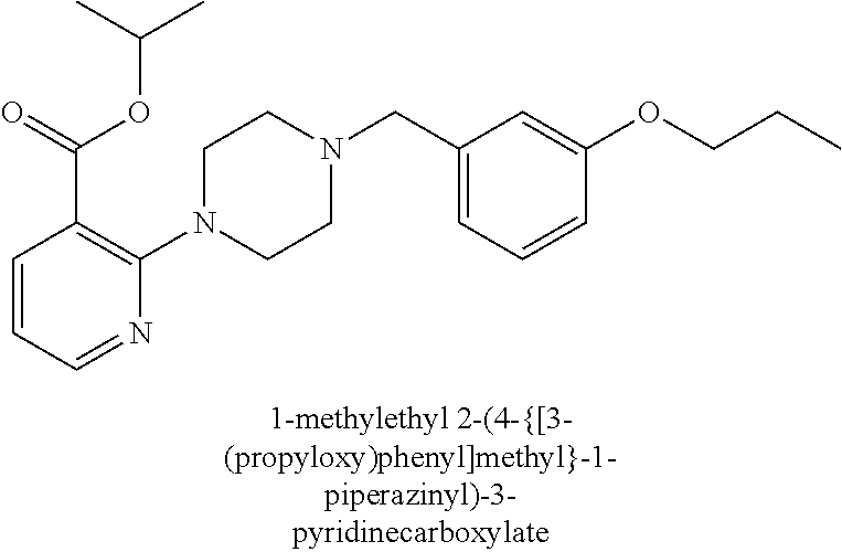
C1(N2CCN(CC3=CC=CC(OCCC)=C3)CC2)=C(C(OC(C)C)=O)C=CC=N1
